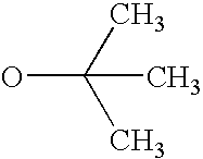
OC(C)(C)C
